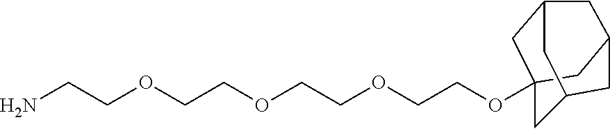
NCCOCCOCCOCCOC12CC3CC(C1)CC(C2)C3
